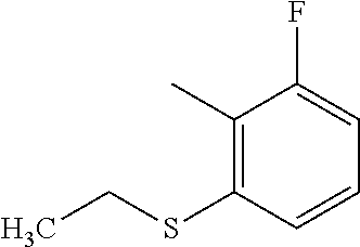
C1(C)=C(SCC)C=CC=C1F
